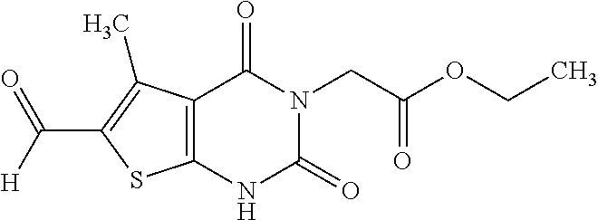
C12=C(NC(=O)N(CC(OCC)=O)C1=O)SC(C(=O)[H])=C2C
